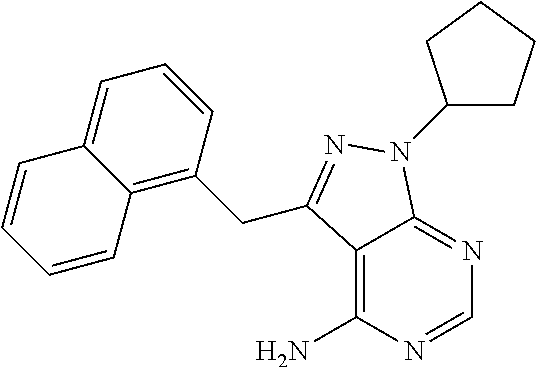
C12=C(N)N=CN=C1N(C1CCCC1)N=C2CC1=C2C(=CC=C1)C=CC=C2
